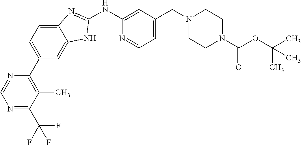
N1=C(C(F)(F)F)C(C)=C(C2=CC=C3C(=C2)NC(NC2=CC(CN4CCN(C(OC(C)(C)C)=O)CC4)=CC=N2)=N3)N=C1
